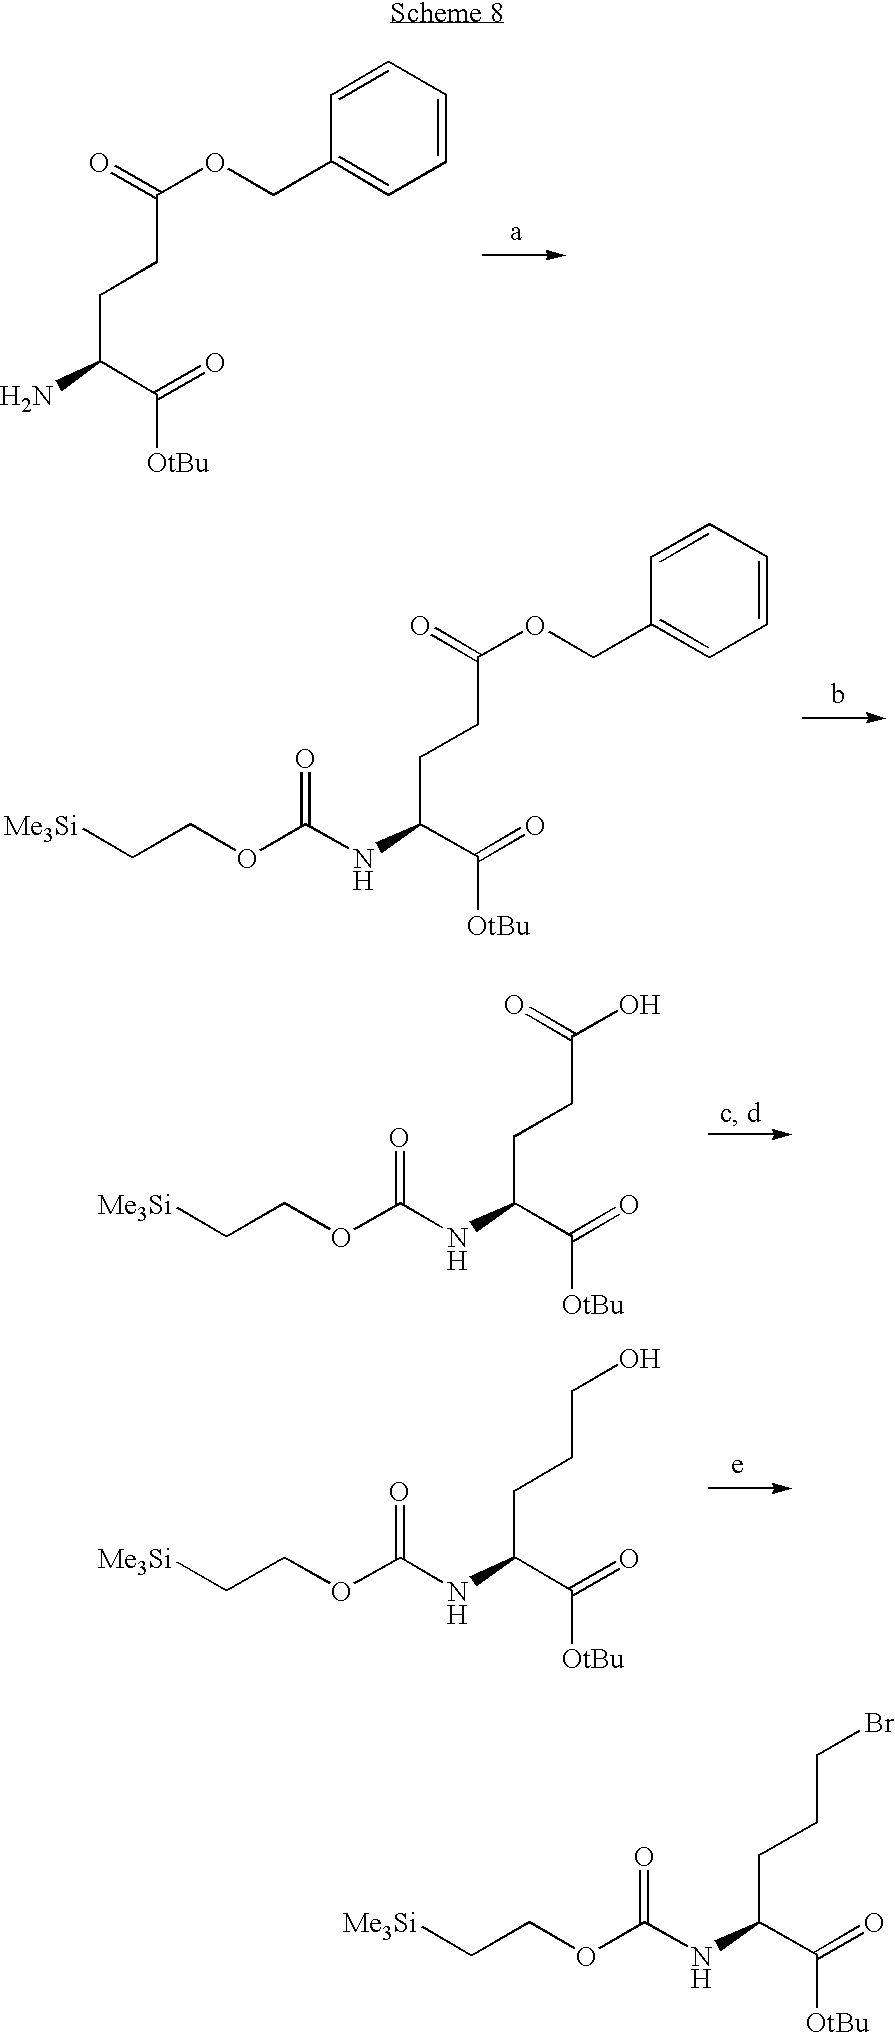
C1=CC(COC(=O)CCC(N)C(=O)[OtBu])=CC=C1.C1=CC(COC(=O)CCC(NC(OCC[Me3Si])=O)C(=O)[OtBu])=CC=C1.OC(=O)CCC(NC(OCC[Me3Si])=O)C(=O)[OtBu].OCCCC(NC(OCC[Me3Si])=O)C(=O)[OtBu].BrCCCC(NC(OCC[Me3Si])=O)C(=O)[OtBu]
